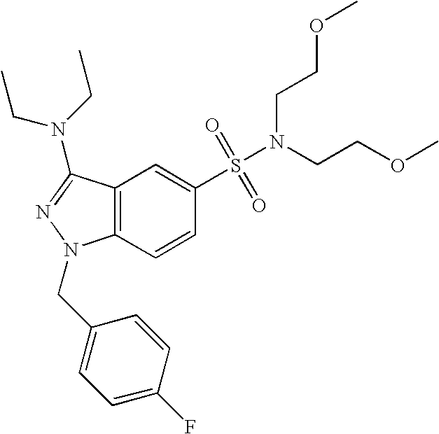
C1(S(=O)(=O)N(CCOC)CCOC)=CC2=C(C=C1)N(CC1=CC=C(F)C=C1)N=C2N(CC)CC
